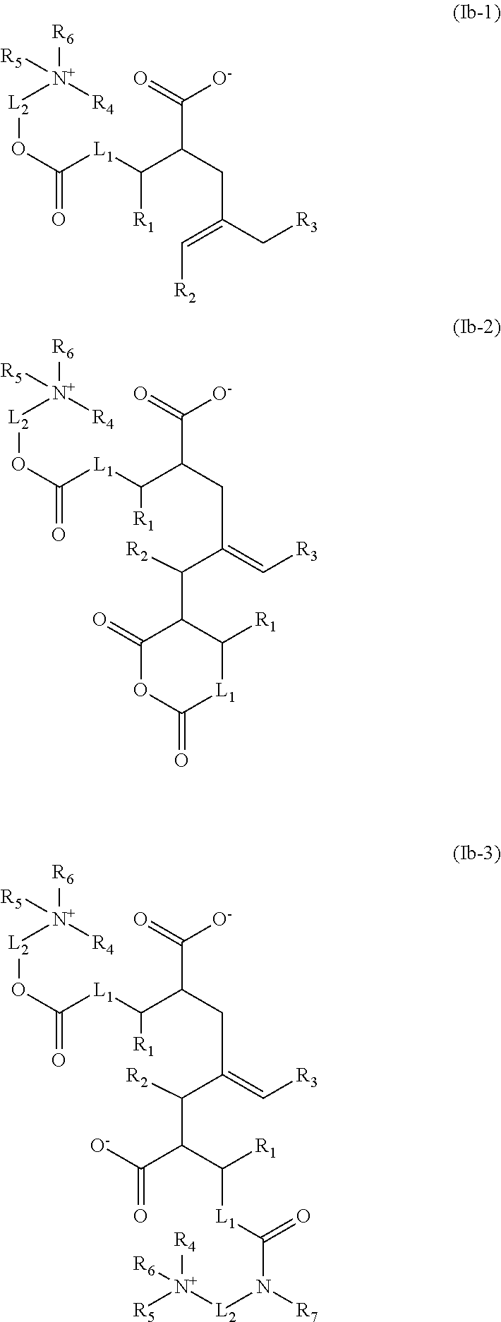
C([R1])(C(CC(=C[R2])C[R3])C([O-])=O)[L1]C(O[L2][N+]([R4])([R6])[R5])=O.C([R1])(C(CC(=C[R3])C([R2])C1C(=O)OC(=O)[L1]C1[R1])C([O-])=O)[L1]C(O[L2][N+]([R4])([R6])[R5])=O.C([R1])(C(CC(=C[R3])C([R2])C(C(=O)[O-])C([L1]C(=O)N([R7])[L2][N+]([R4])([R5])[R6])[R1])C([O-])=O)[L1]C(O[L2][N+]([R4])([R6])[R5])=O
